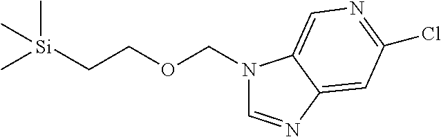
N1(COCC[Si](C)(C)C)C=NC2=CC(Cl)=NC=C12
